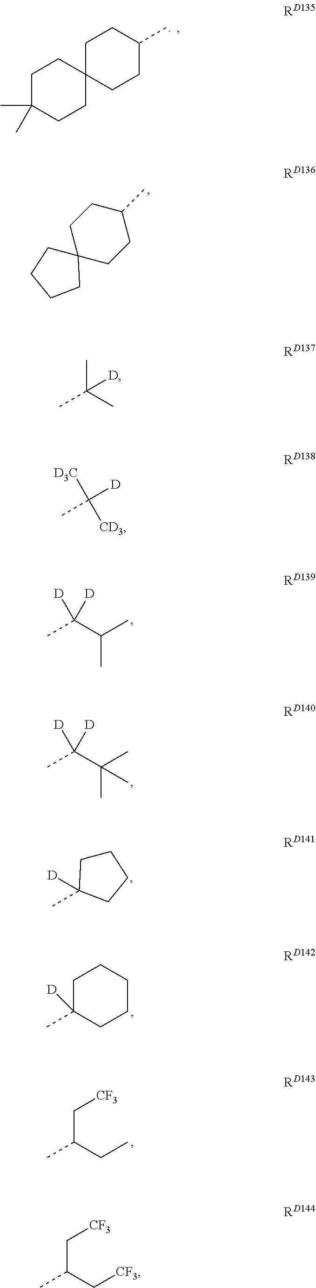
C1(C)CCC2(CC1)CCCC2.C(C)(C(C)C)([D])[D].C(C)(C(C)(C)C)([D])[D].C1CC([D])(C)CC1.C1C([D])(C)CCCC1.C(C(CC)C)[CF3].C1C(C)(C)CCC2(C1)CCC(C)CC2.CC(C)([D])C.C([D3C])([CD3])([D])C.C(C(C[CF3])C)[CF3]
